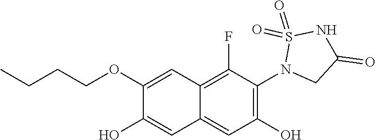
C1(OCCCC)=CC2=C(F)C(N3CC(=O)NS3(=O)=O)=C(O)C=C2C=C1O
